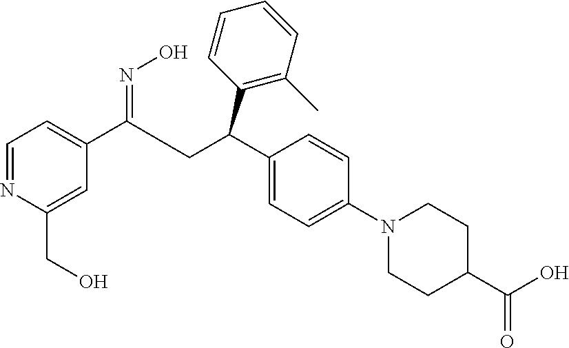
C1(C(CC(C2=CC=C(N3CCC(C(O)=O)CC3)C=C2)C2=C(C)C=CC=C2)=NO)=CC=NC(CO)=C1
